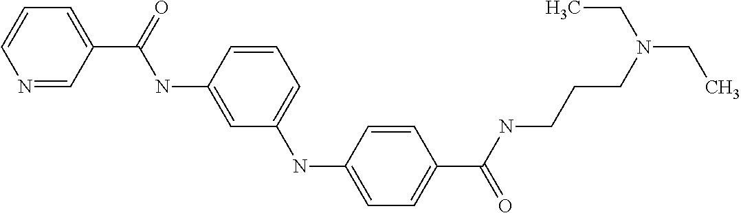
N1=CC(C(NC2=CC(NC3=CC=C(C(NCCCN(CC)CC)=O)C=C3)=CC=C2)=O)=CC=C1
